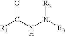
[R1]C(NN([R3])[R2])=O
